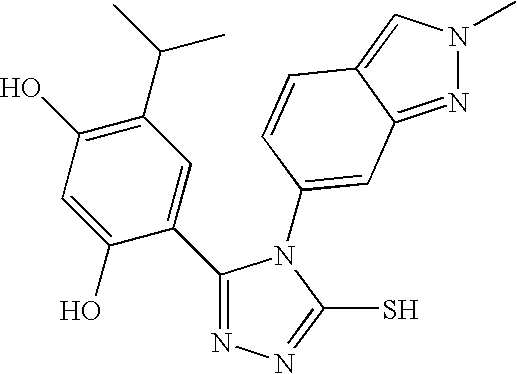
N1=C(C2=CC(C(C)C)=C(O)C=C2O)N(C2=CC3=NN(C)C=C3C=C2)C(S)=N1
